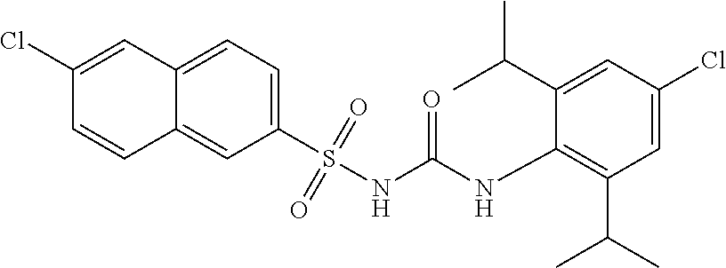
C1(Cl)=CC2=CC=C(S(NC(NC3=C(C(C)C)C=C(Cl)C=C3C(C)C)=O)(=O)=O)C=C2C=C1
